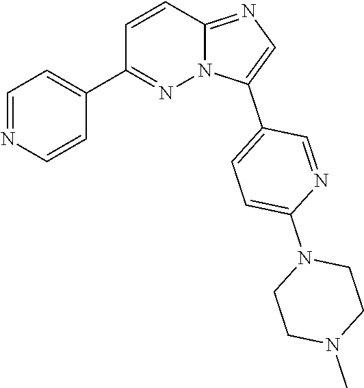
C1=C(C2=CC=C(N3CCN(C)CC3)N=C2)N2C(=N1)C=CC(C1=CC=NC=C1)=N2
